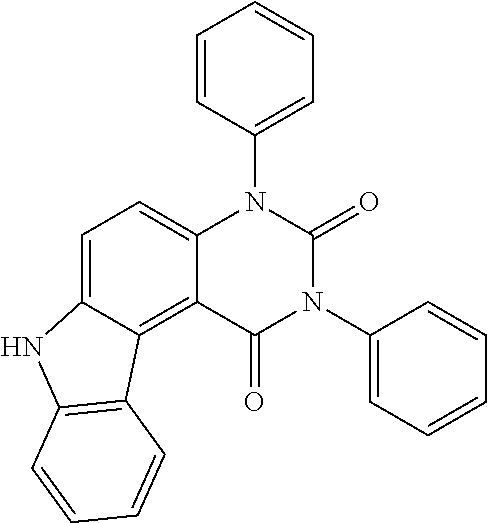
C1=C2C(=C3C(=C1)N(C1=CC=CC=C1)C(=O)N(C1=CC=CC=C1)C3=O)C1=C(N2)C=CC=C1
